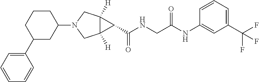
C12([H])C([H])(CN(C3CCCC(C4=CC=CC=C4)C3)C1)C2C(NCC(NC1=CC(C(F)(F)F)=CC=C1)=O)=O
